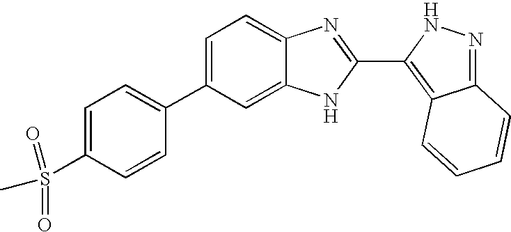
C1=C(C2=CC=C(S(=O)(=O)C)C=C2)C=C2C(=C1)N=C(C1=C3C(=NN1)C=CC=C3)N2
